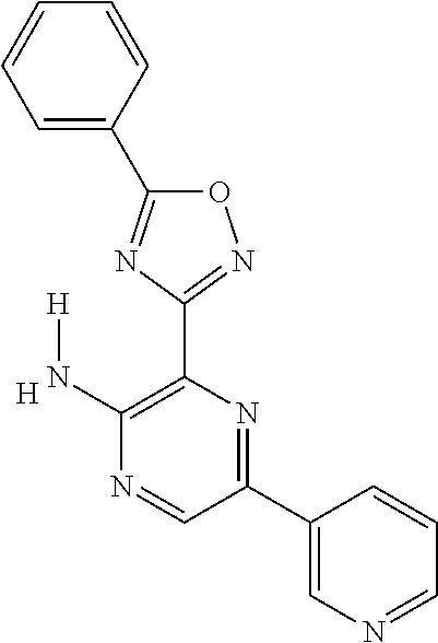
C1=C(C2=NC(C3=NOC(C4=CC=CC=C4)=N3)=C(N[H])N=C2)C=CC=N1.[H]
